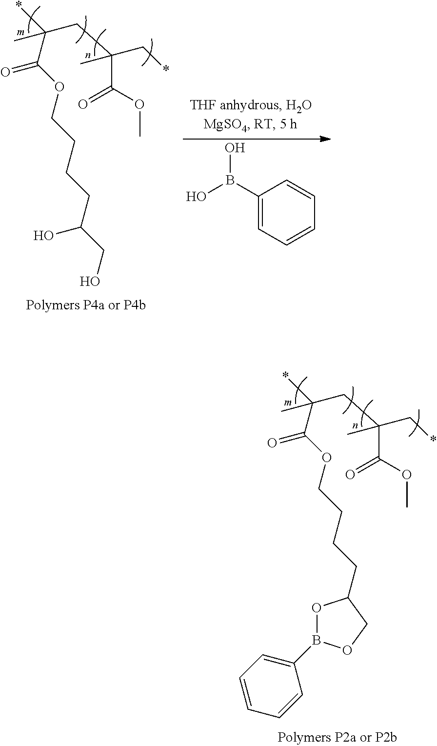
C(CCCOC(C(*)(CC(C*)(C(OC)=O)C)C)=O)C(O)CO.OB(C1=CC=CC=C1)O.C(CCCOC(C(*)(CC(C*)(C(OC)=O)C)C)=O)C1OB(C2=CC=CC=C2)OC1
